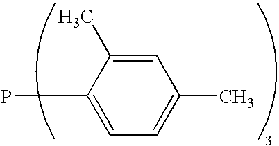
C1=C(C)C=C(C)C(P)=C1
